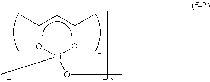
C1(C)O[Ti](C)(OC)OC(C)C1
